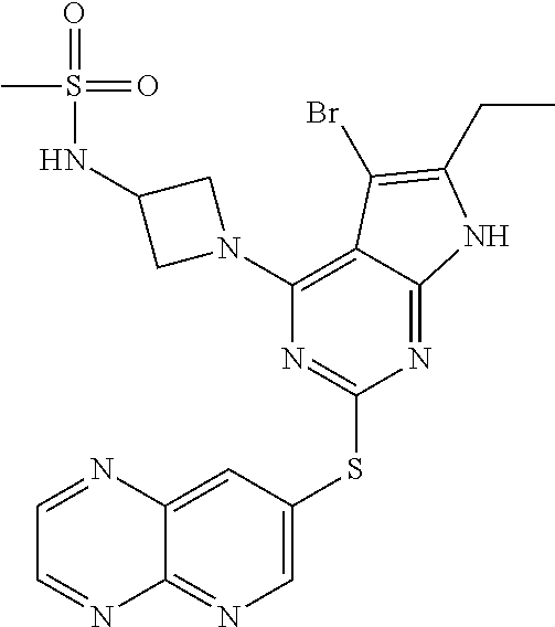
S(NC1CN(C2=C3C(=NC(SC4=CN=C5C(=C4)N=CC=N5)=N2)NC(CC)=C3Br)C1)(=O)(=O)C
